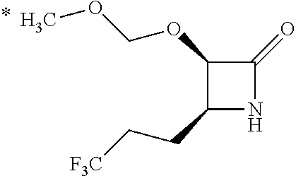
C1(OCOC)C(CC[F3C])NC1=O
